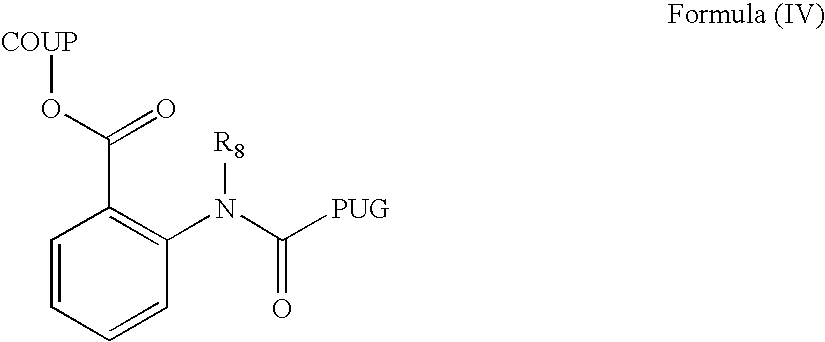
C1=CC=CC(N(C([PUG])=O)[R8])=C1C(O[COUP])=O
